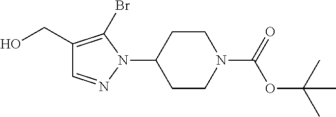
C1(CO)=C(Br)N(C2CCN(C(=O)OC(C)(C)C)CC2)N=C1
